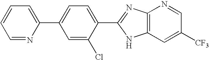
C1=NC(C2=CC=C(C3=NC4=C(C=C([CF3])C=N4)N3)C(Cl)=C2)=CC=C1
